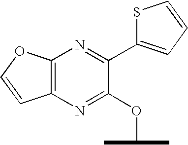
C12=C(N=C(C3=CC=CS3)C(OC(C)C)=N1)OC=C2
